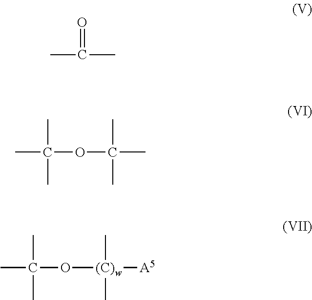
CC(C)=O.CC(OC(C)(C)C)(C)C.CC(O[(C)w]([A5])(C)C)(C)C
